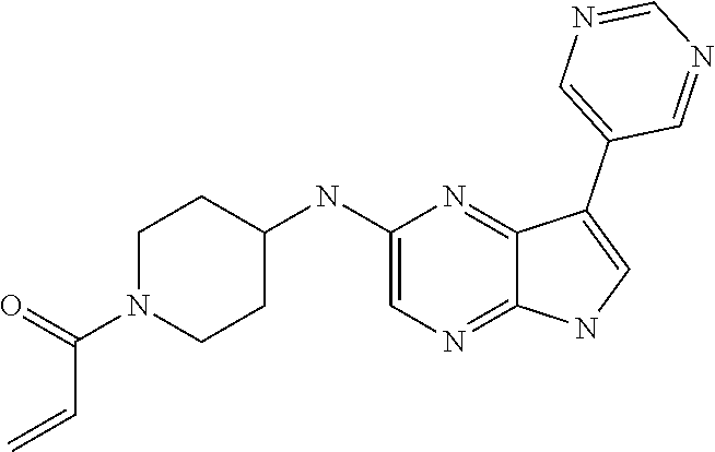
C12=NC(NC3CCN(C(C=C)=O)CC3)=CN=C1NC=C2C1=CN=CN=C1
